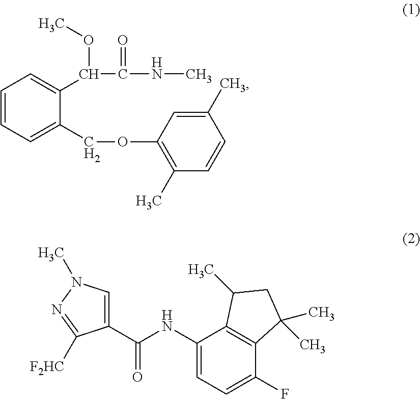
C1=CC=C(COC2=C(C)C=CC(C)=C2)C(C(C(NC)=O)OC)=C1.C1=C(C(NC2=CC=C(F)C3=C2C(C)CC3(C)C)=O)C([F2HC])=NN1C
